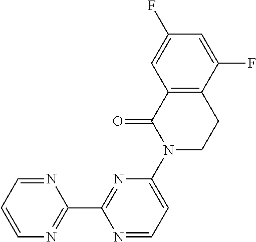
FC1=CC2=C(CCN(C3=CC=NC(C4=NC=CC=N4)=N3)C2=O)C(F)=C1
